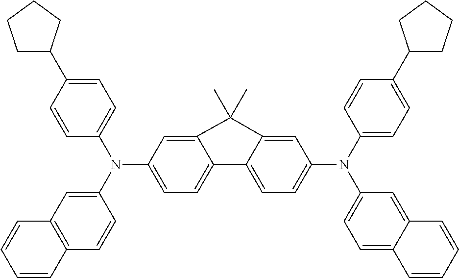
C1=C(C2CCCC2)C=CC(N(C2=CC3=C(C=C2)C=CC=C3)C2=CC=C3C(=C2)C(C)(C)C2=CC(N(C4=CC=C(C5CCCC5)C=C4)C4=CC=C5C(=C4)C=CC=C5)=CC=C32)=C1
